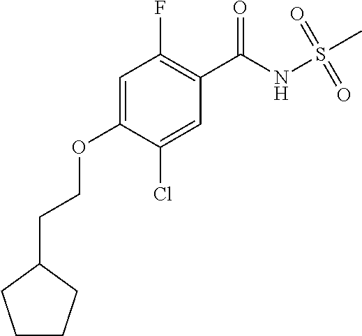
C1=C(OCCC2CCCC2)C(Cl)=CC(C(NS(C)(=O)=O)=O)=C1F
